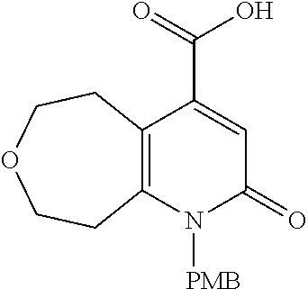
C12=C(N([PMB])C(=O)C=C1C(O)=O)CCOCC2
